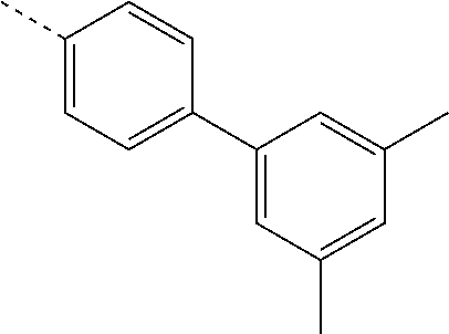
C1(C)=CC=C(C2=CC(C)=CC(C)=C2)C=C1
